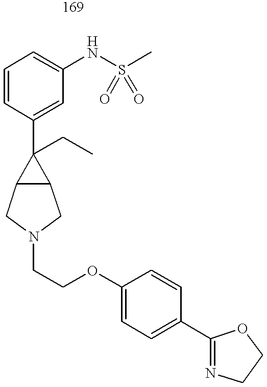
C1=CC(C2(CC)C3C2CN(CCOC2=CC=C(C4=NCCO4)C=C2)C3)=CC(NS(C)(=O)=O)=C1
